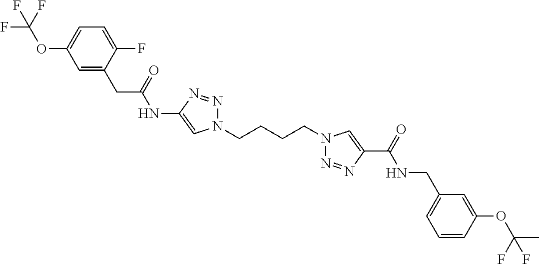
C1(NC(CC2=CC(OC(F)(F)F)=CC=C2F)=O)=CN(CCCCN2N=NC(C(=O)NCC3=CC=CC(OC(C)(F)F)=C3)=C2)N=N1
